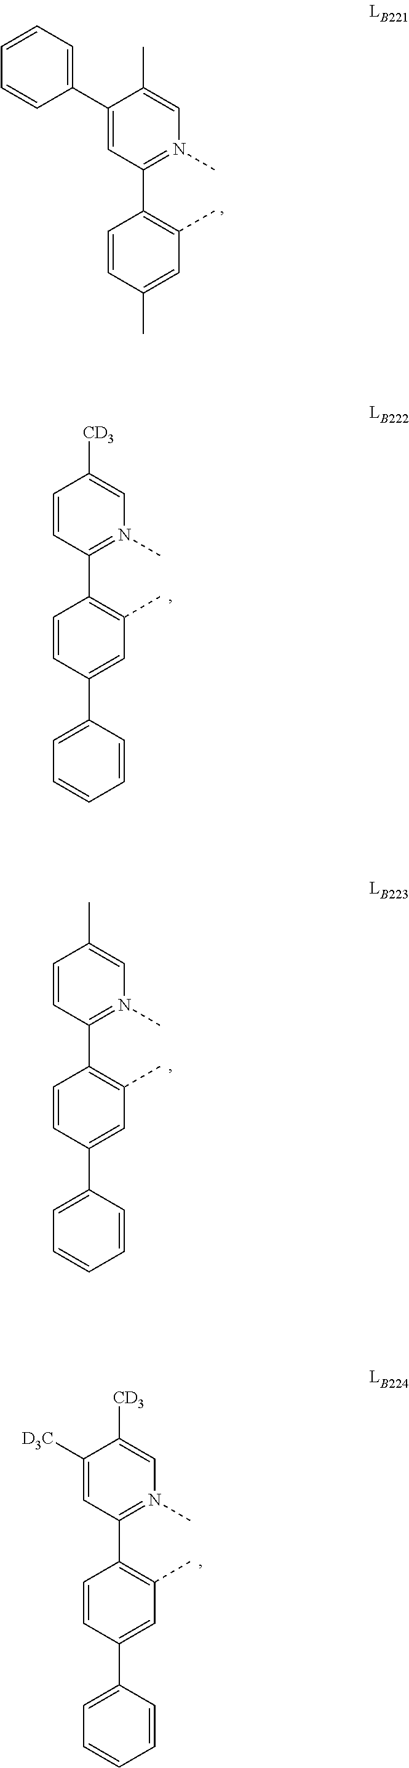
C1=CC(C2=C(C)C=C(C3=CC=CC=C3)C=C2)=N(C)C=C1[CD3].C1(C2=CC=CC=C2)=CC(C2=C(C)C=C(C)C=C2)=N(C)C=C1C.C1([D3C])=CC(C2=C(C)C=C(C3=CC=CC=C3)C=C2)=N(C)C=C1[CD3].C1=CC(C2=C(C)C=C(C3=CC=CC=C3)C=C2)=N(C)C=C1C
